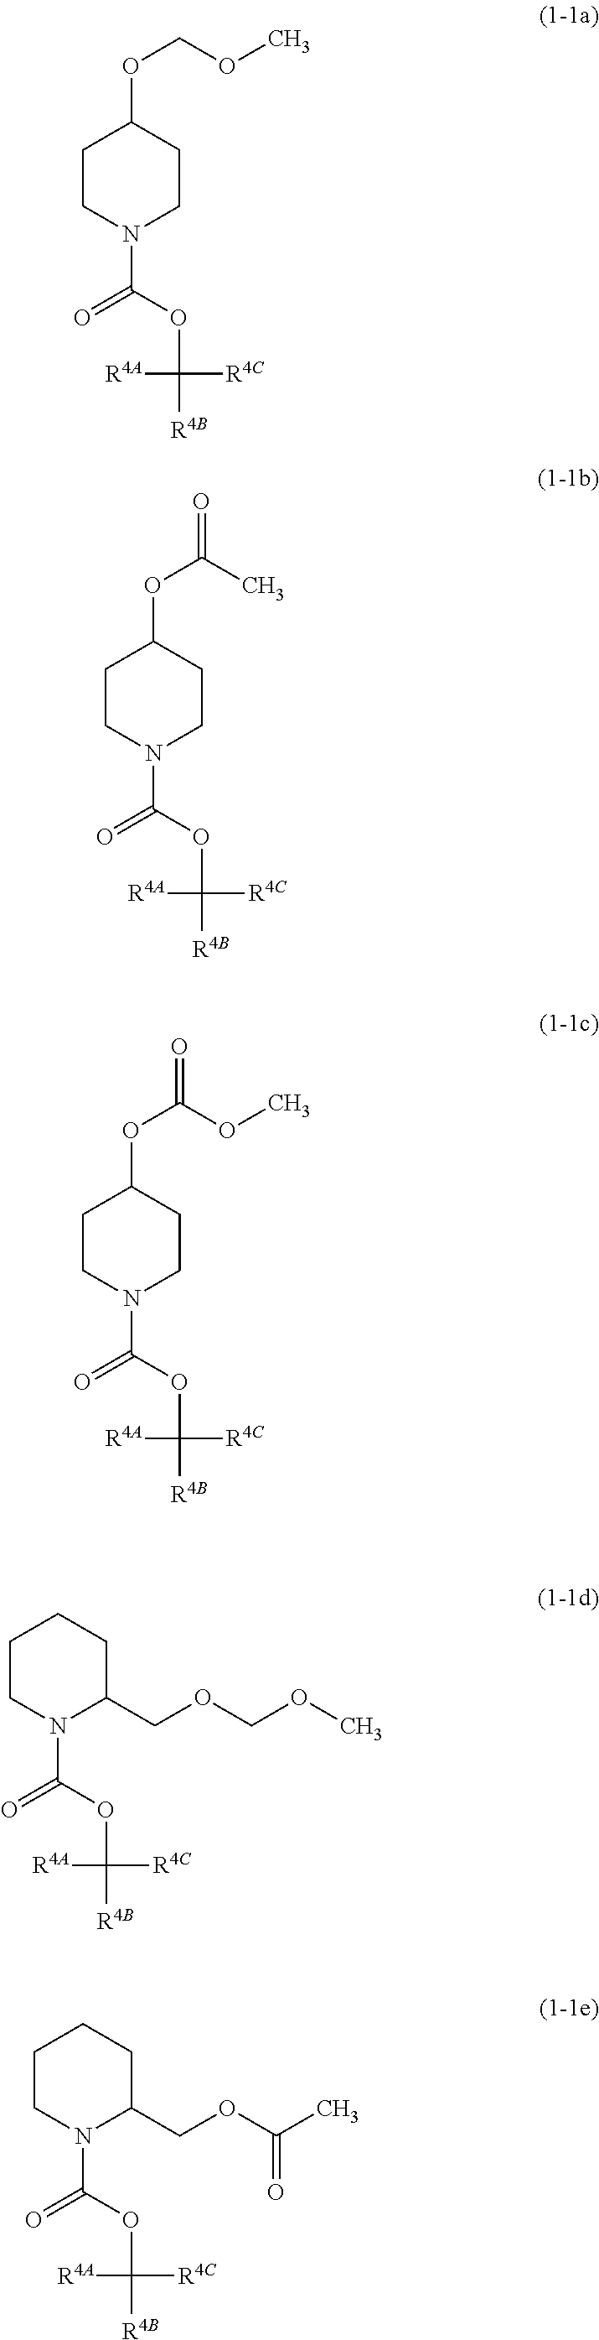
C1CN(C(OC([R4B])([R4C])[R4A])=O)CCC1OCOC.C1CN(C(OC([R4B])([R4C])[R4A])=O)CCC1OC(C)=O.C1CN(C(OC([R4B])([R4C])[R4A])=O)CCC1OC(OC)=O.C1CN(C(OC([R4B])([R4C])[R4A])=O)C(COCOC)CC1.C1CN(C(OC([R4B])([R4C])[R4A])=O)C(COC(C)=O)CC1
